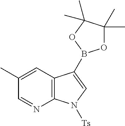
CC1=CC2=C(N=C1)N([Ts])C=C2B1OC(C)(C)C(C)(C)O1
